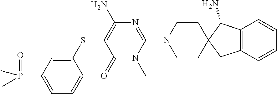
C12=C(C=CC=C1)CC1(C2N)CCN(C2=NC(N)=C(SC3=CC(P(=O)(C)C)=CC=C3)C(=O)N2C)CC1
